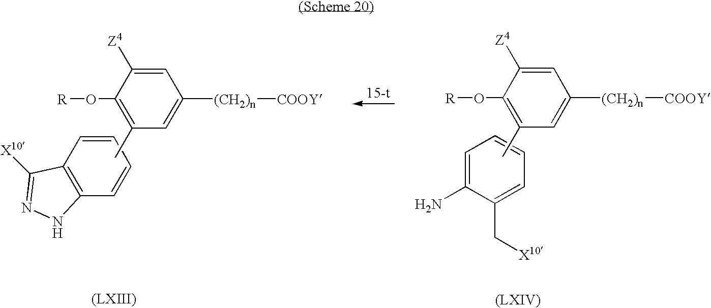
C1=C([(CH2)n][COOY])C=C([Z4])C(O[R])=C1C.C12=C(C=CC=C1)C([X10])=NN2.C1=C([(CH2)n][COOY])C=C([Z4])C(O[R])=C1C.C1=C(N)C(C[X10])=CC=C1
